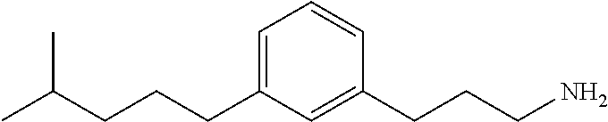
CC(CCCC1=CC=CC(CCCN)=C1)C
